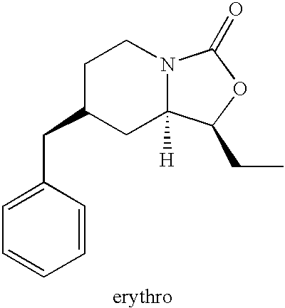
C1=C(CC2CC3([H])N(CC2)C(=O)OC3CC)C=CC=C1
